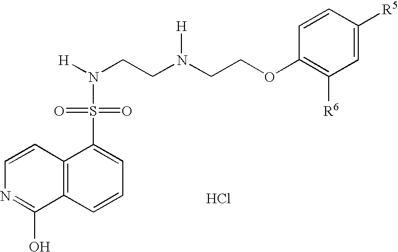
C1=CC2=C(C(O)=N1)C=CC=C2S(N([H])CCN(CCOC1=C([R6])C=C([R5])C=C1)[H])(=O)=O.Cl
